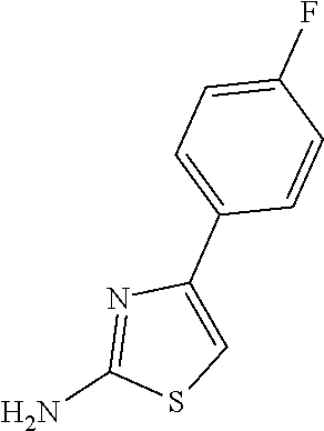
C1=C(F)C=CC(C2=CSC(N)=N2)=C1
